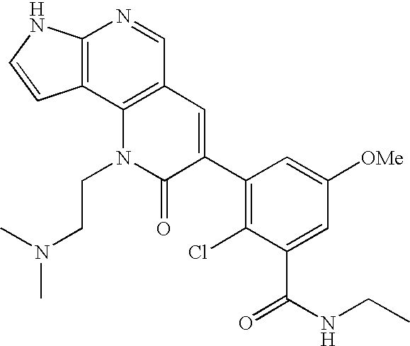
C12=C(C3=C(C=N1)C=C(C1=C(Cl)C(C(NCC)=O)=CC([OMe])=C1)C(=O)N3CCN(C)C)C=CN2
